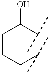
C(CCC(C)C)C(C(C)C)O
